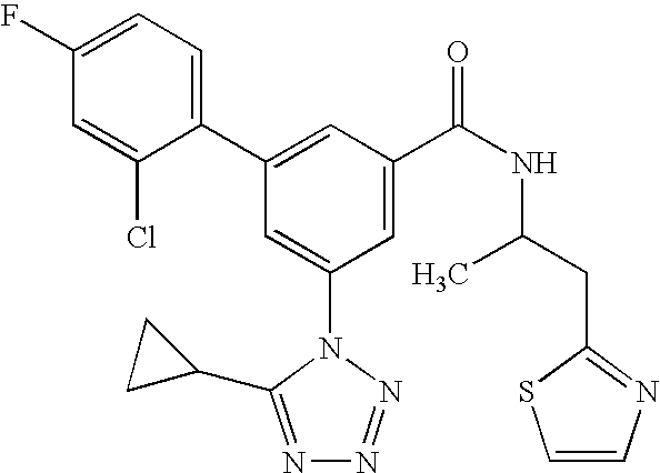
C1(C2=CC(C(NC(CC3=NC=CS3)C)=O)=CC(N3C(C4CC4)=NN=N3)=C2)=CC=C(F)C=C1Cl
